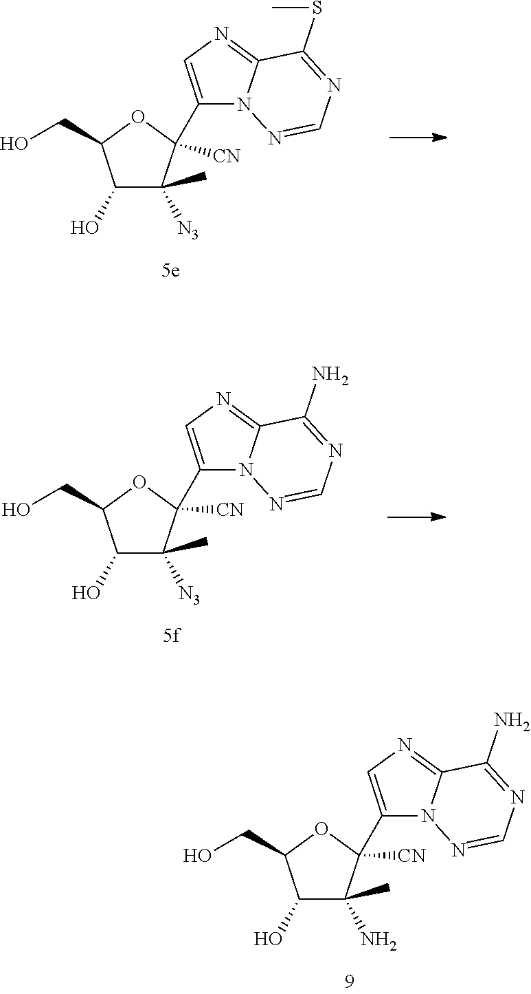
C1(O)C([N3])(C)C([CN])(C2=CN=C3N2N=CN=C3SC)OC1CO.C1(O)C([N3])(C)C([CN])(C2=CN=C3N2N=CN=C3N)OC1CO.C1(O)C(N)(C)C([CN])(C2=CN=C3N2N=CN=C3N)OC1CO
